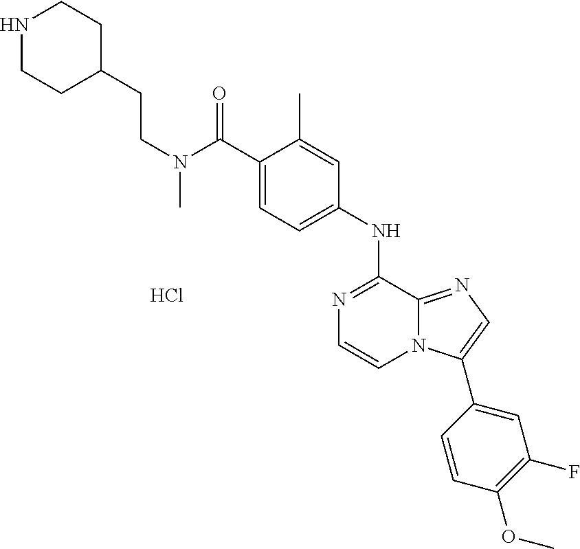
C(C1=CC=C(NC2=NC=CN3C2=NC=C3C2=CC(F)=C(OC)C=C2)C=C1C)(N(CCC1CCNCC1)C)=O.Cl
